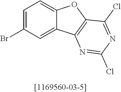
C1(Br)=CC=C2C(=C1)C1=C(O2)C(Cl)=NC(Cl)=N1
